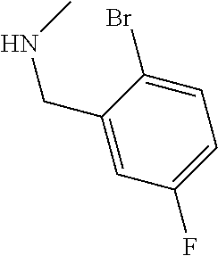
C1=C(Br)C(CNC)=CC(F)=C1
